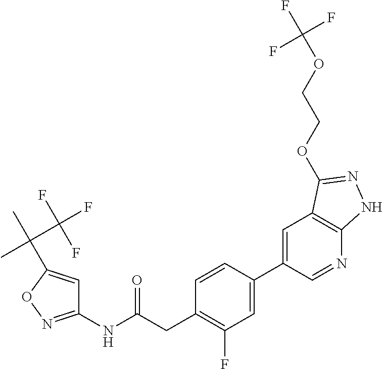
C1(NC(CC2=C(F)C=C(C3=CC4=C(N=C3)NN=C4OCCOC(F)(F)F)C=C2)=O)=NOC(C(C)(C(F)(F)F)C)=C1
